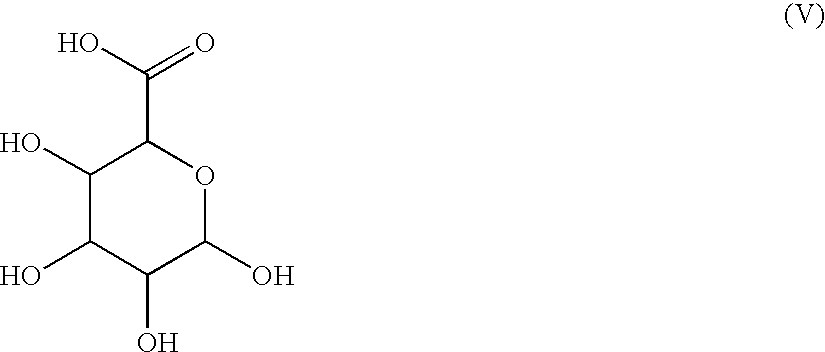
C1(O)C(O)C(O)C(O)OC1C(O)=O
